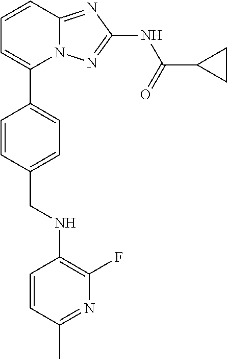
C1=CC2=NC(NC(=O)C3CC3)=NN2C(C2=CC=C(CNC3=C(F)N=C(C)C=C3)C=C2)=C1
